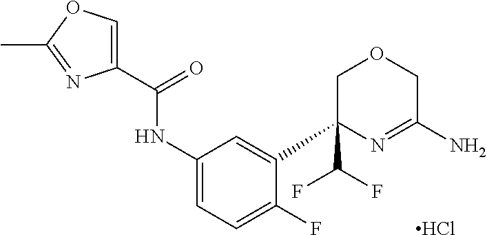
C1(C2(C(F)F)COCC(N)=N2)=CC(NC(C2=COC(C)=N2)=O)=CC=C1F.Cl
